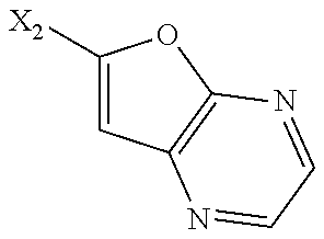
C1([X2])=CC2=C(O1)N=CC=N2
